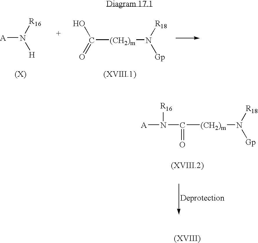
[A]N([R16])[H].OC(=O)[(CH2)m]N([R18])[Gp].[A]N([R16])C(=O)[(CH2)m]N([R18])[Gp]
